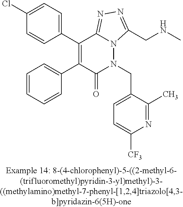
C1(Cl)=CC=C(C2=C(C3=CC=CC=C3)C(=O)N(CC3=CC=C([CF3])N=C3C)N3C2=NN=C3CNC)C=C1
